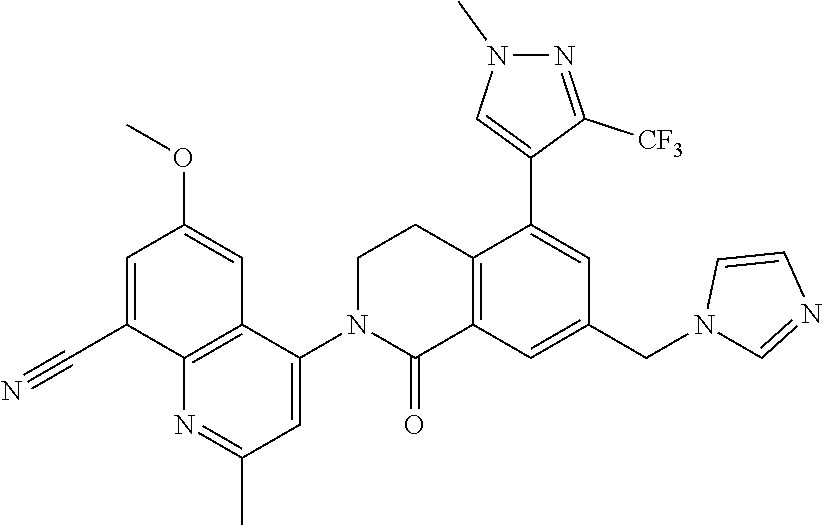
C1CN(C2=CC(C)=NC3=C2C=C(OC)C=C3C#N)C(=O)C2=C1C(C1=CN(C)N=C1[CF3])=CC(CN1C=NC=C1)=C2
